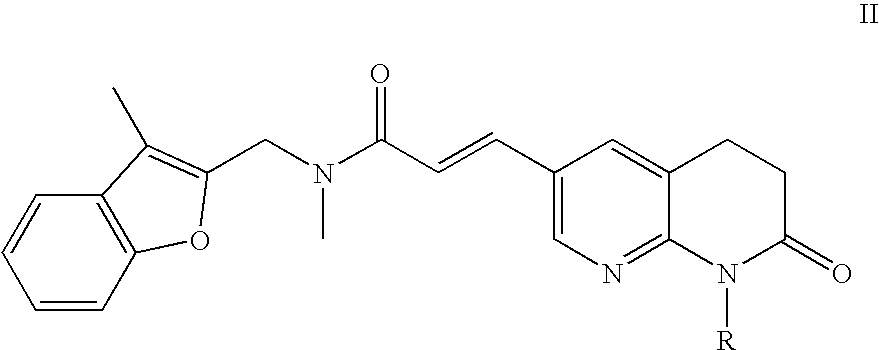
C1=CC2=C(C=C1)C(C)=C(CN(C(C=CC1=CN=C3C(=C1)CCC(=O)N3[R])=O)C)O2
